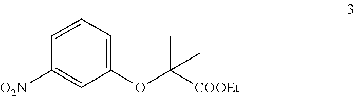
C1([O2N])=CC(OC([COOEt])(C)C)=CC=C1
